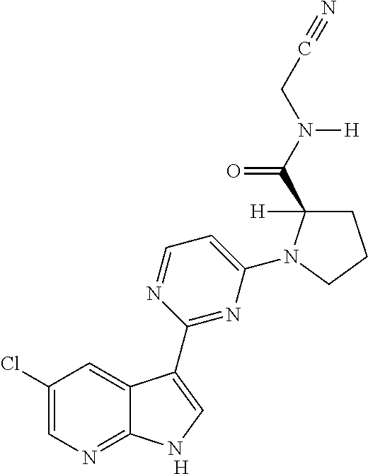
[H].C1(Cl)=CN=C2C(=C1)C(C1=NC(N3C(C(N(CC#N)[H])=O)([H])CCC3)=CC=N1)=CN2
